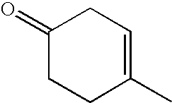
C1(=O)CCC(C)=CC1
